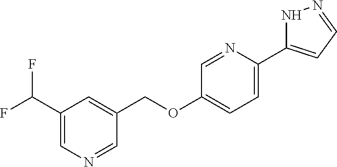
FC(C1=CN=CC(COC2=CC=C(C3=CC=NN3)N=C2)=C1)F
